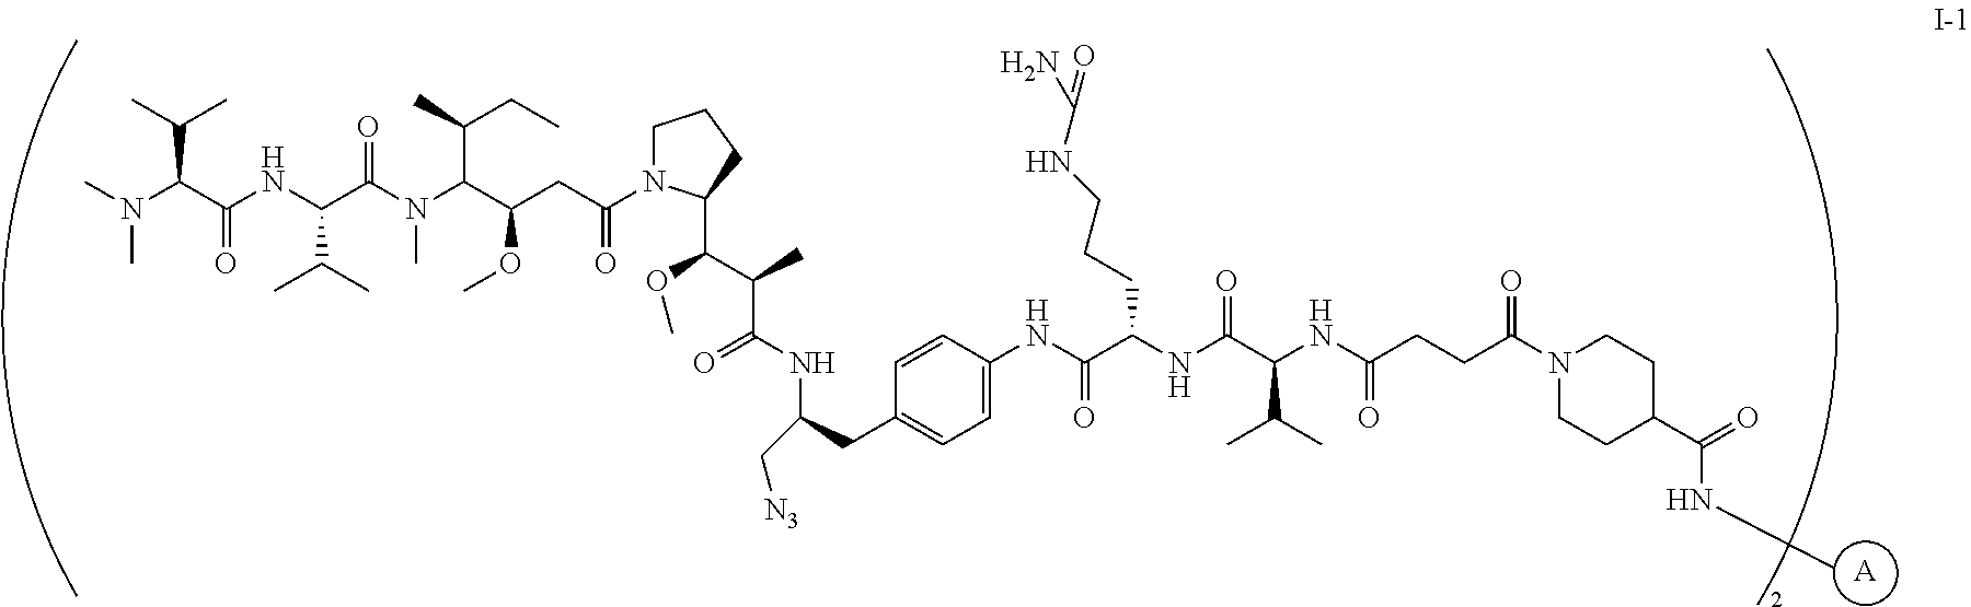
[A].C1=CC(NC(=O)C(CCCNC(N)=O)NC(=O)C(C(C)C)NC(=O)CCC(N2CCC(C(NC)=O)CC2)=O)=CC=C1CC(NC(=O)C(C)C(C1N(C(=O)CC(OC)C(C(CC)C)N(C)C(=O)C(C(C)C)NC(=O)C(C(C)C)N(C)C)CCC1)OC)C[N3]
